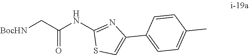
C(C(=O)NC1=NC(C2=CC=C(C)C=C2)=CS1)[BocHN]
